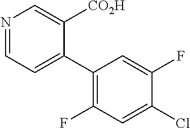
N1=CC=C(C2=C(F)C=C(Cl)C(F)=C2)C([CO2H])=C1
